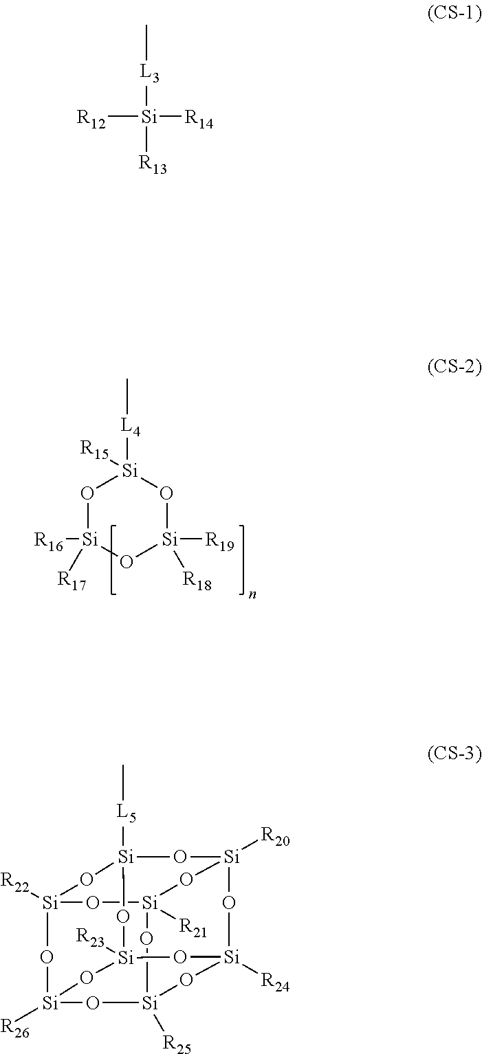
O1[Si]([R16])([R17])O[Si]([R19])([R18])O[Si]1([L4]C)[R15].[L3]([Si]([R12])([R14])[R13])C.[Si]12([R22])O[Si]3([R21])O[Si]4([R25])O[Si]([R26])(O1)O[Si]1([R23])O[Si]([R24])(O4)O[Si]([R20])(O[Si]([L5]C)(O2)O1)O3
